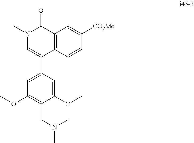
CN(CC1=C(OC)C=C(C2=CN(C)C(=O)C3=C2C=CC([CO2Me])=C3)C=C1OC)C
